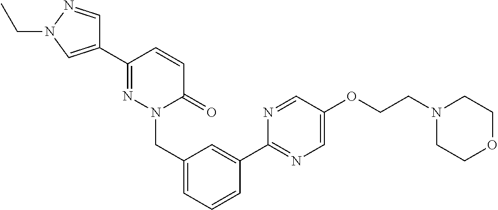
C1=C(C2=NC=C(OCCN3CCOCC3)C=N2)C=CC=C1CN1N=C(C2=CN(CC)N=C2)C=CC1=O
